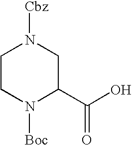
C1CN([Boc])C(C(O)=O)CN1[Cbz]
